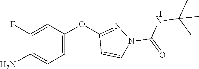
C1(F)=CC(OC2=NN(C(NC(C)(C)C)=O)C=C2)=CC=C1N
